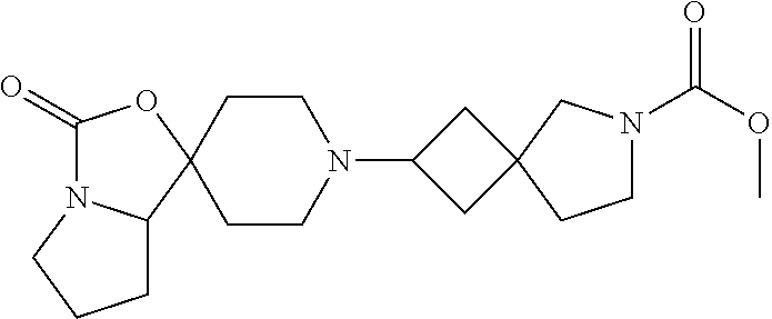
C1(=O)N2C(C3(O1)CCN(C1CC4(C1)CN(C(OC)=O)CC4)CC3)CCC2
